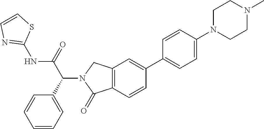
C12=C(C=CC(C3=CC=C(N4CCN(C)CC4)C=C3)=C1)C(=O)N(C(C(NC1=NC=CS1)=O)C1=CC=CC=C1)C2
